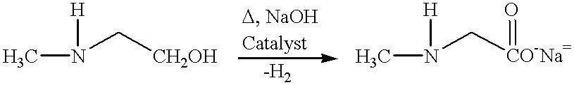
N(C[CH2OH])([H])C.N(C[CO-Na=]=O)([H])C
